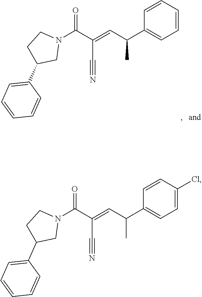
C1=CC=CC(C(C=C(C(N2CCC(C3=CC=CC=C3)C2)=O)C#N)C)=C1.C1=C(Cl)C=CC(C(C=C(C(N2CCC(C3=CC=CC=C3)C2)=O)C#N)C)=C1
